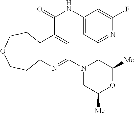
C12=C(N=C(N3CC([Me])OC([Me])C3)C=C1C(NC1=CC=NC(F)=C1)=O)CCOCC2
